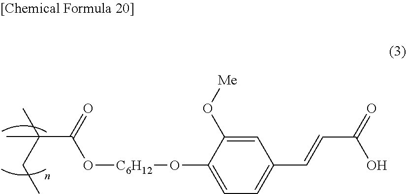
CC(CC)(C)C(=O)O[C6H12]OC1=CC=C(C=CC(O)=O)C=C1O[Me]
